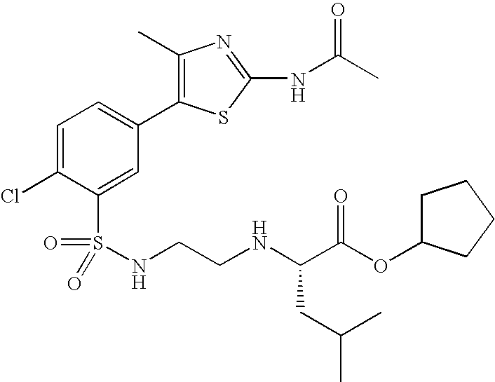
C1=C(Cl)C(S(NCCNC(C(OC2CCCC2)=O)CC(C)C)(=O)=O)=CC(C2=C(C)N=C(NC(C)=O)S2)=C1
